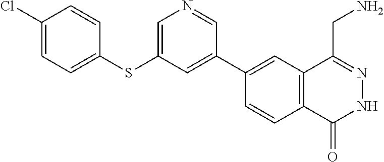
C1(C2=CC(SC3=CC=C(Cl)C=C3)=CN=C2)=CC2=C(C=C1)C(=O)NN=C2CN
